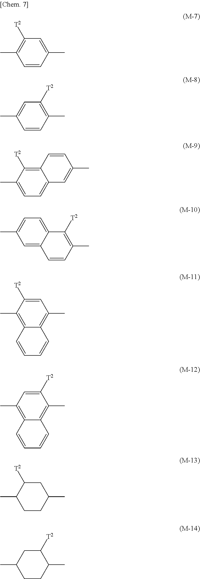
C1=CC(C)=CC([T2])=C1C.C1=CC(C)=C([T2])C=C1C.C1=C(C)C([T2])=C2C(=C1)C=C(C)C=C2.C1=C2C(=CC=C1C)C([T2])=C(C)C=C2.C12=C(C)C([T2])=CC(C)=C1C=CC=C2.C12=C(C)C=C([T2])C(C)=C1C=CC=C2.C1CC(C)C([T2])CC1C.C1CC(C)CC([T2])C1C
